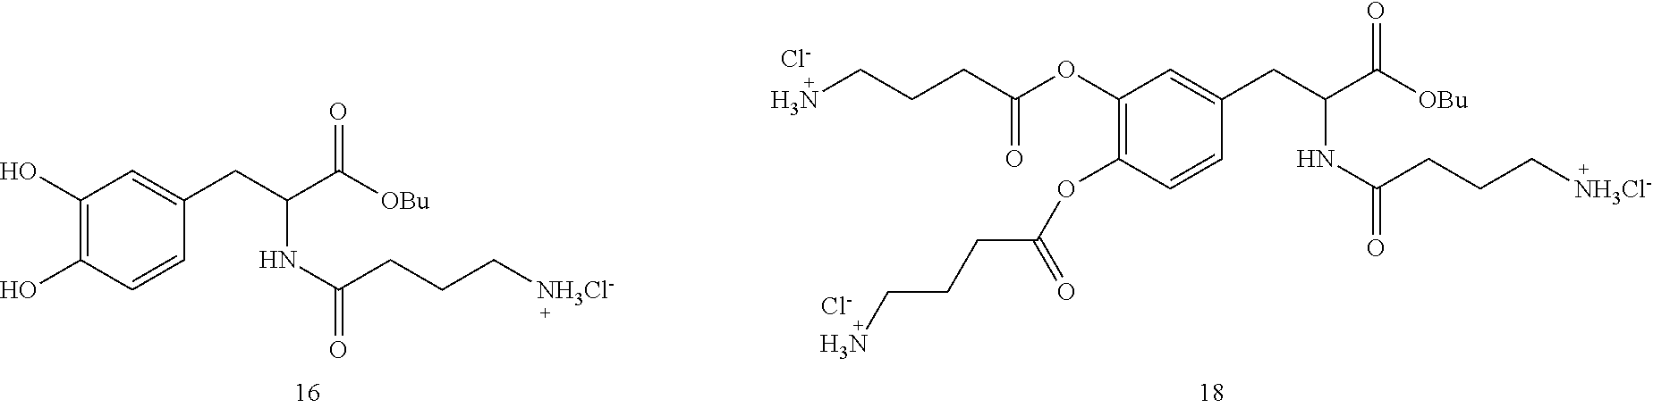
C1(O)=C(O)C=CC(CC(C([OBu])=O)NC(=O)CCC[NH3Cl-])=C1.C1(OC(CCCN)=O)=C(OC(CCCN)=O)C=CC(CC(C([OBu])=O)NC(=O)CCC[NH3Cl-])=C1.[Cl-].[Cl-]
